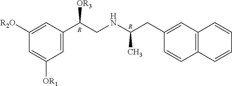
C1=C(C(CNC(CC2=CC3=C(C=C2)C=CC=C3)C)[OR3])C=C([R2O])C=C1[OR1].[R].[R]
